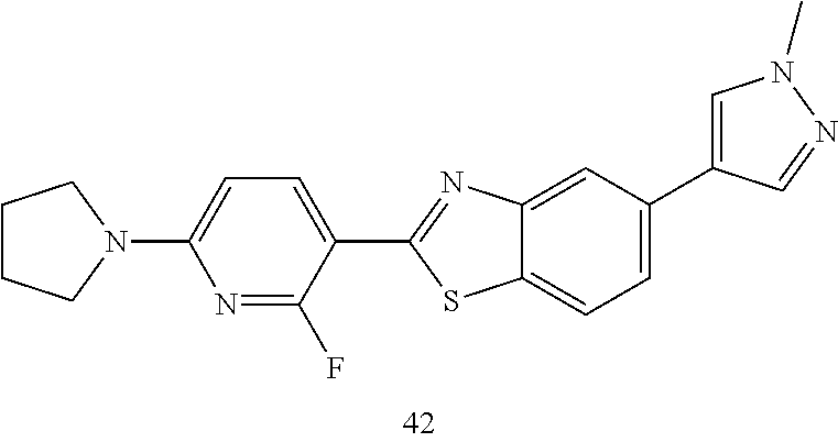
C1CCN(C2=CC=C(C3=NC4=CC(C5=CN(C)N=C5)=CC=C4S3)C(F)=N2)C1
